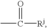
CC(=O)[Rj]
